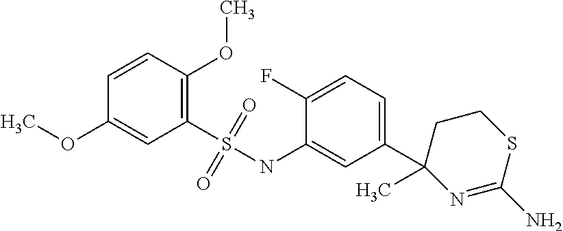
C1(OC)=CC(S(NC2=CC(C3(C)N=C(N)SCC3)=CC=C2F)(=O)=O)=C(OC)C=C1
